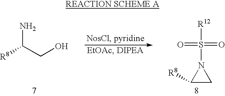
NC([R8])CO.[R12]S(=O)(=O)N1C([R8])C1
